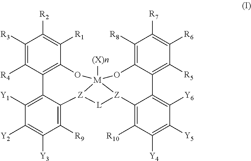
C1([R3])=C([R4])C2=C(C([R1])=C1[R2])O[M]13([(X)n])OC4=C([R8])C([R7])=C([R6])C([R5])=C4C4=C([Y6])C([Y5])=C([Y4])C([R10])=C4[Z]1[L][Z]3C1=C([R9])C([Y3])=C([Y2])C([Y1])=C21
